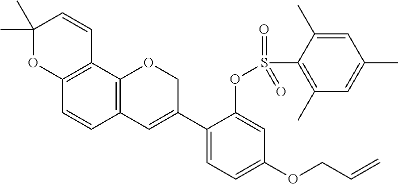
C1(C)(C)OC2=C(C=C1)C1=C(C=C2)C=C(C2=CC=C(OCC=C)C=C2OS(C2=C(C)C=C(C)C=C2C)(=O)=O)CO1
